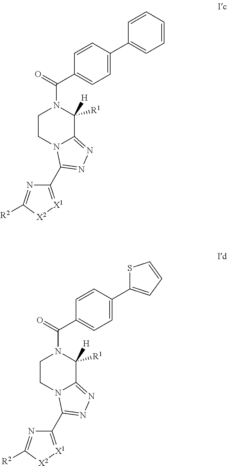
C1CN2C(=NN=C2C2=[X1][X2]C([R2])=N2)C([R1])([H])N1C(=O)C1=CC=C(C2=CC=CC=C2)C=C1.C1CN2C(=NN=C2C2=[X1][X2]C([R2])=N2)C([R1])([H])N1C(=O)C1=CC=C(C2=CC=CS2)C=C1
